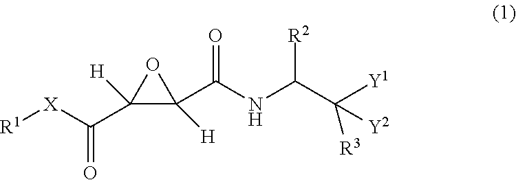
[R1][X]C(C1([H])C([H])(C(NC([R2])C([Y2])([Y1])[R3])=O)O1)=O
